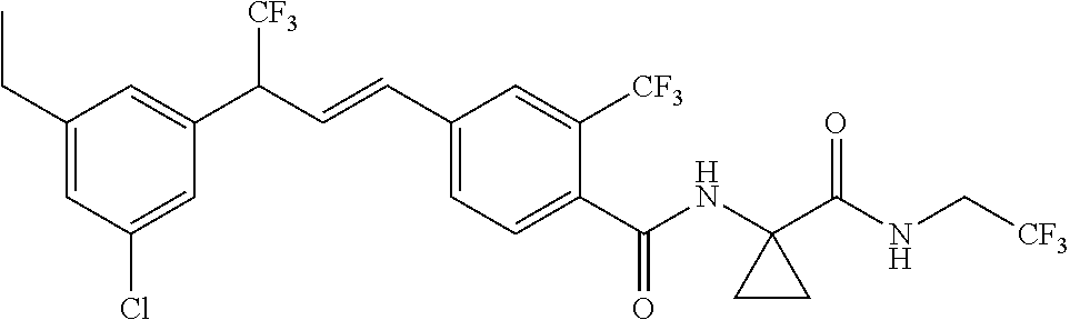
C1(CC)=CC(Cl)=CC(C(C=CC2=CC=C(C(NC3(C(NC[CF3])=O)CC3)=O)C([CF3])=C2)[CF3])=C1
